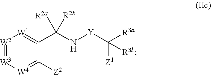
[W2]1=[W3][W4]=C([Z2])C(C(N[Y]C([R3b])([Z1])[R3a])([R2a])[R2b])=[W1]1
